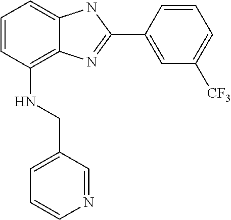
C1=CC(NCC2=CC=CN=C2)=C2C(=C1)NC(C1=CC([CF3])=CC=C1)=N2
